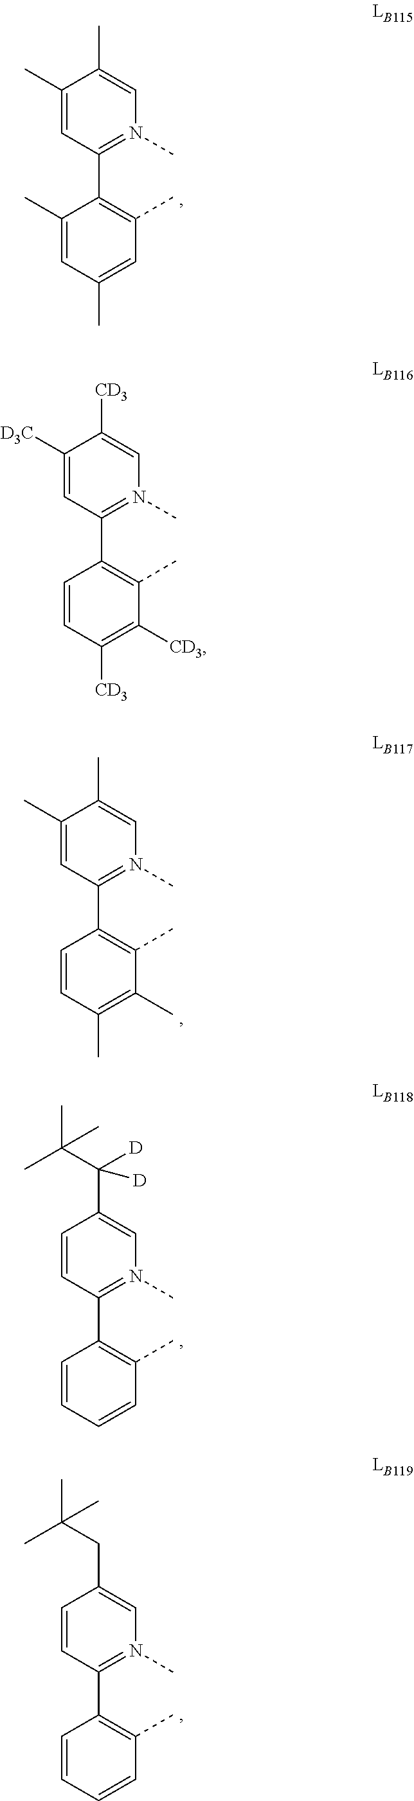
C1(C)=CC(C2=C(C)C=C(C)C=C2C)=N(C)C=C1C.C1([D3C])=CC(C2=C(C)C([CD3])=C([CD3])C=C2)=N(C)C=C1[CD3].C1(C)=CC(C2=C(C)C(C)=C(C)C=C2)=N(C)C=C1C.C1=CC(C2=C(C)C=CC=C2)=N(C)C=C1C(C(C)(C)C)([D])[D].C1=CC(C2=C(C)C=CC=C2)=N(C)C=C1CC(C)(C)C
